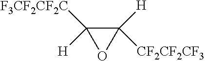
C1([CF2CF2CF3])([H])C([H])([F3CF2CF2C])O1
